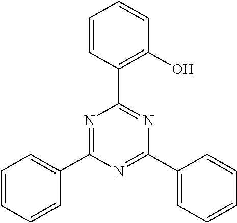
C1=CC(C2=NC(C3=CC=CC=C3)=NC(C3=CC=CC=C3)=N2)=C(O)C=C1
